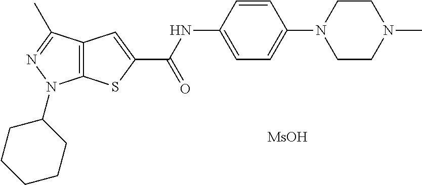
C12=C(C(C)=NN1C1CCCCC1)C=C(C(NC1=CC=C(N3CCN(C)CC3)C=C1)=O)S2.[MsOH]
